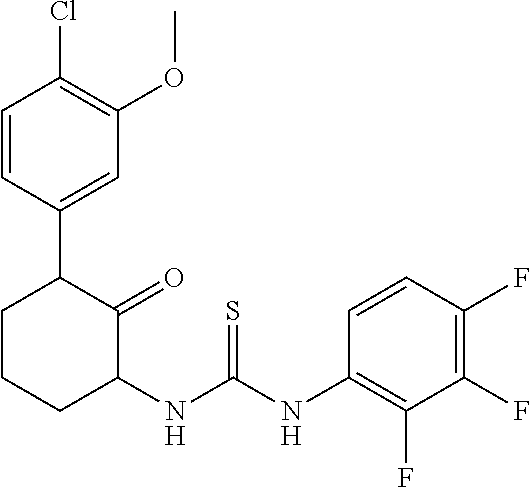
C1=CC(C2CCCC(NC(NC3=C(F)C(F)=C(F)C=C3)=S)C2=O)=CC(OC)=C1Cl
